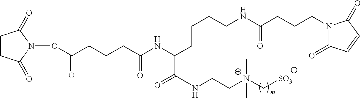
C(CCC(=O)ON1C(=O)CCC1=O)C(NC(CCCCNC(CCCN1C(=O)C=CC1=O)=O)C(C)=O)=O.NCC[N+](C[SO3])(C)C
